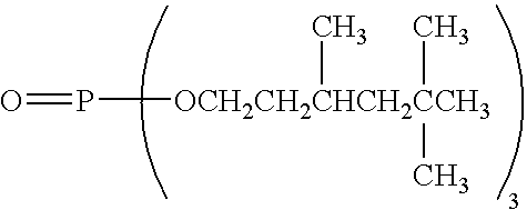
O=P[OCH2CH2CHCH2CCH3](C)(C)C
